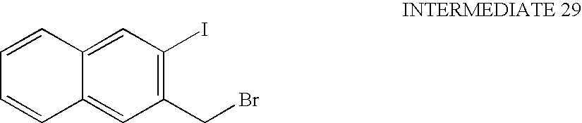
C1=CC2=CC(I)=C(CBr)C=C2C=C1
